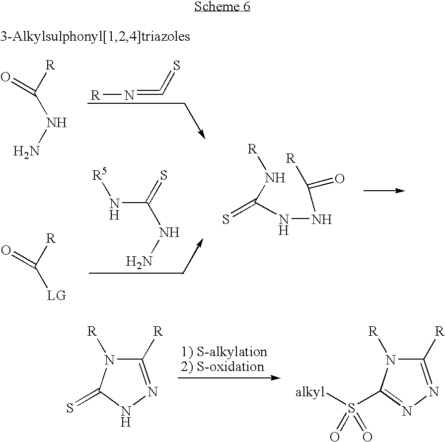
[R]N=C=S.N(C(=S)NN)[R5].N(C([R])=O)N.[R]C([LG])=O.N(NC([R])=O)C(N[R])=S.C1([R])=NNC(=S)N1[R].C1([R])=NN=C(S([alkyl])(=O)=O)N1[R]
